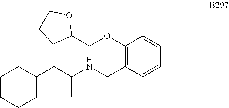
C1CC(COC2=C(CNC(CC3CCCCC3)C)C=CC=C2)OC1
